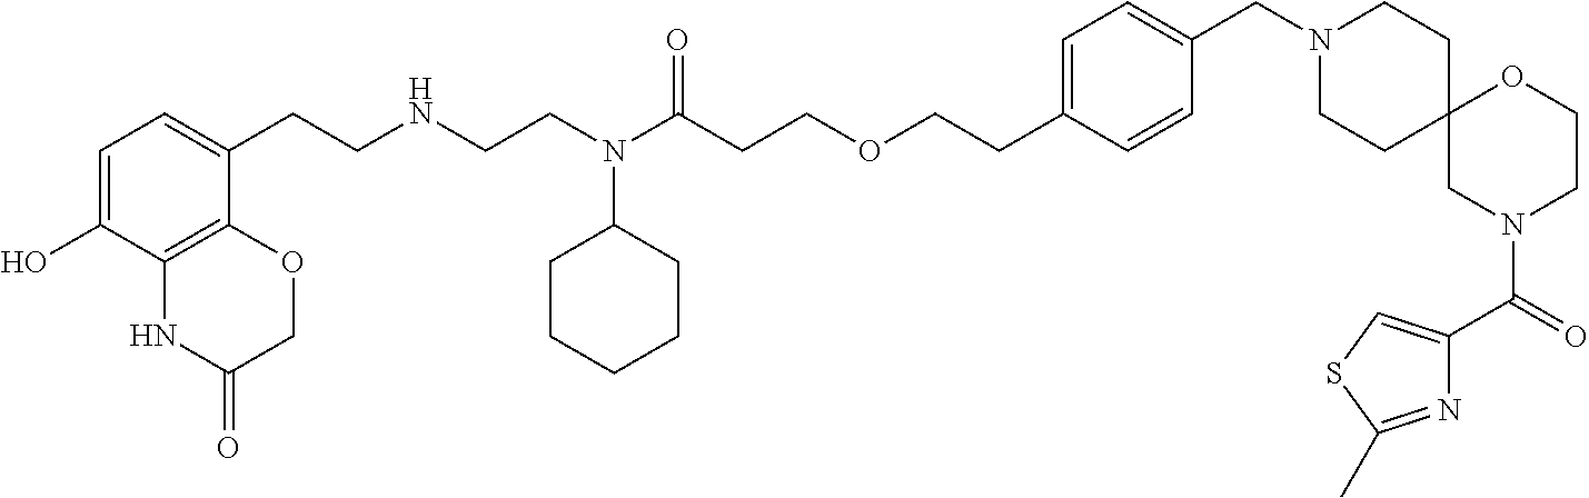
C1CC2(CCN1CC1=CC=C(CCOCCC(N(CCNCCC3=CC=C(O)C4=C3OCC(=O)N4)C3CCCCC3)=O)C=C1)OCCN(C(=O)C1=CSC(C)=N1)C2
